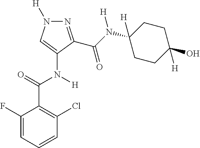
C1(F)=CC=CC(Cl)=C1C(=O)N([H])C1=CN([H])N=C1C(N(C1([H])CCC(O)([H])CC1)[H])=O
